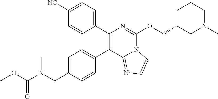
C1(CN(C)C(OC)=O)=CC=C(C2=C(C3=CC=C([NC])C=C3)N=C(OCC3CN(C)CCC3)N3C2=NC=C3)C=C1
